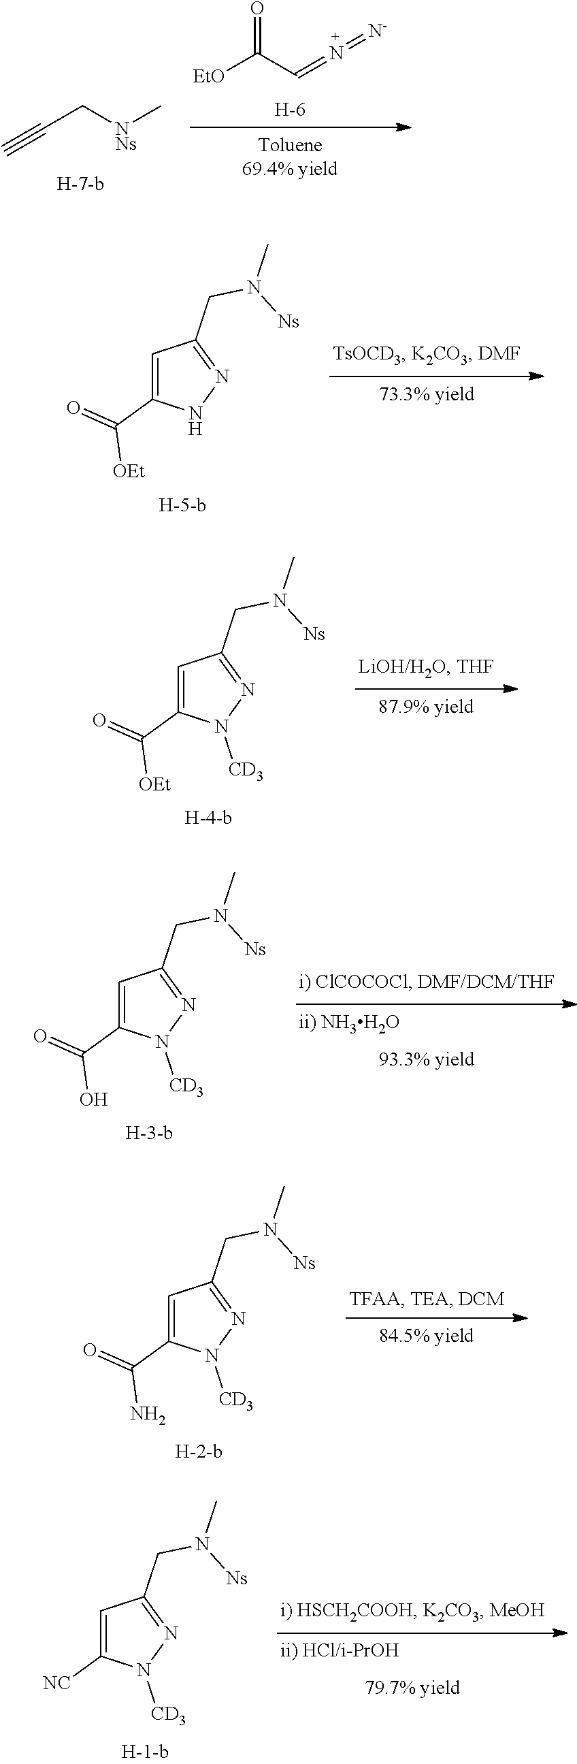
C1=C(C(=O)[OEt])NN=C1CN([Ns])C.C1=C(C(=O)[OEt])N([CD3])N=C1CN([Ns])C.C1=C(C(=O)O)N([CD3])N=C1CN([Ns])C.C1=C(C(=O)N)N([CD3])N=C1CN([Ns])C.C1=C([NC])N([CD3])N=C1CN([Ns])C.[EtO]C(C=N=[N-])=O.[H].C(C[NNs]C)#C
